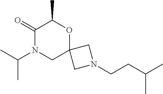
CC(N1CC2(OC(C)C1=O)CN(CCC(C)C)C2)C
